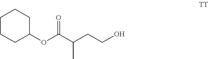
OCCC(C(OC1CCCCC1)=O)C
